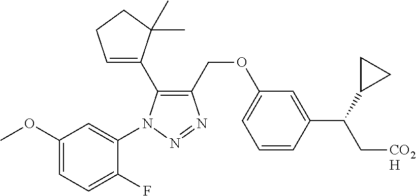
C1(COC2=CC=CC(C(C3CC3)C[CO2H])=C2)=C(C2=CCCC2(C)C)N(C2=CC(OC)=CC=C2F)N=N1
